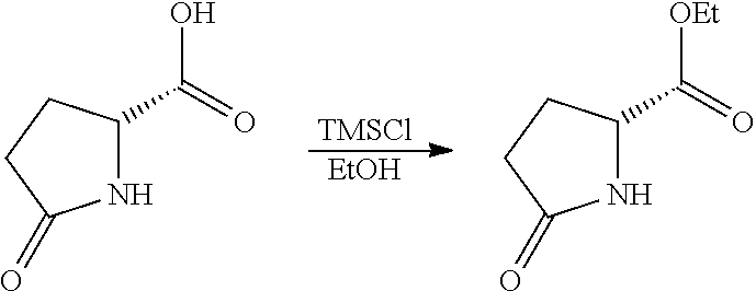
[TMSCl].[EtOH].N1C(C(=O)O)CCC1=O.N1C(C(=O)[OEt])CCC1=O
